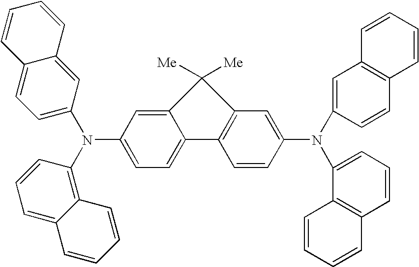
C12=CC(N(C3=C4C(=CC=C3)C=CC=C4)C3=CC=C4C(=C3)C=CC=C4)=CC=C1C1=C(C=C(N(C3=CC4=C(C=C3)C=CC=C4)C3=CC=CC4=C3C=CC=C4)C=C1)C2([Me])[Me]
